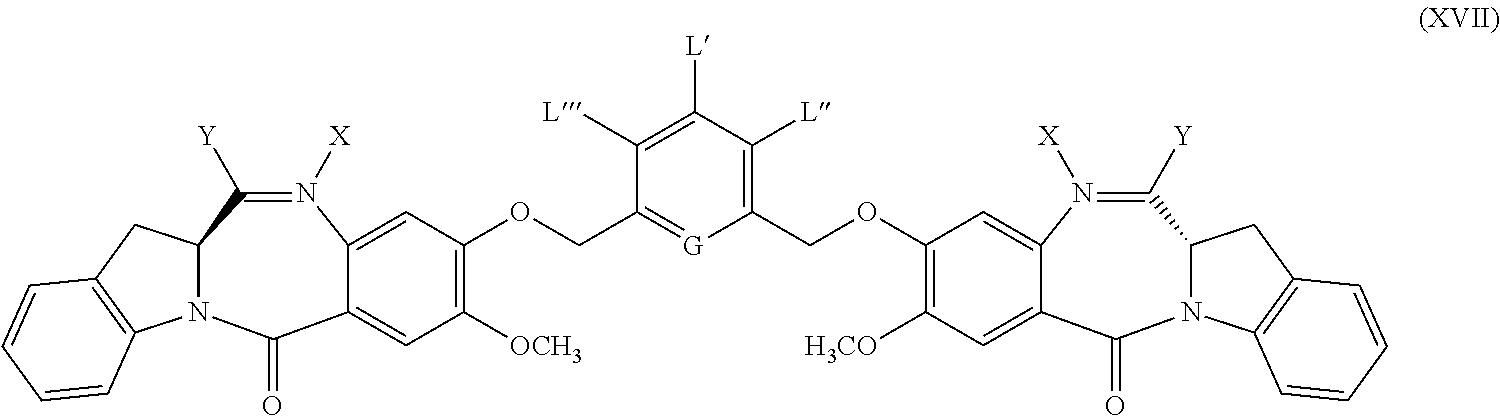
N12C3=C(CC1C([Y])=N([X])C1=CC(OCC4=[G]C(COC5=C([H3CO])C=C6C(=O)N7C8=C(CC7C([Y])=N([X])C6=C5)C=CC=C8)=C([L])C([L])=C4[L])=C([OCH3])C=C1C2=O)C=CC=C3
